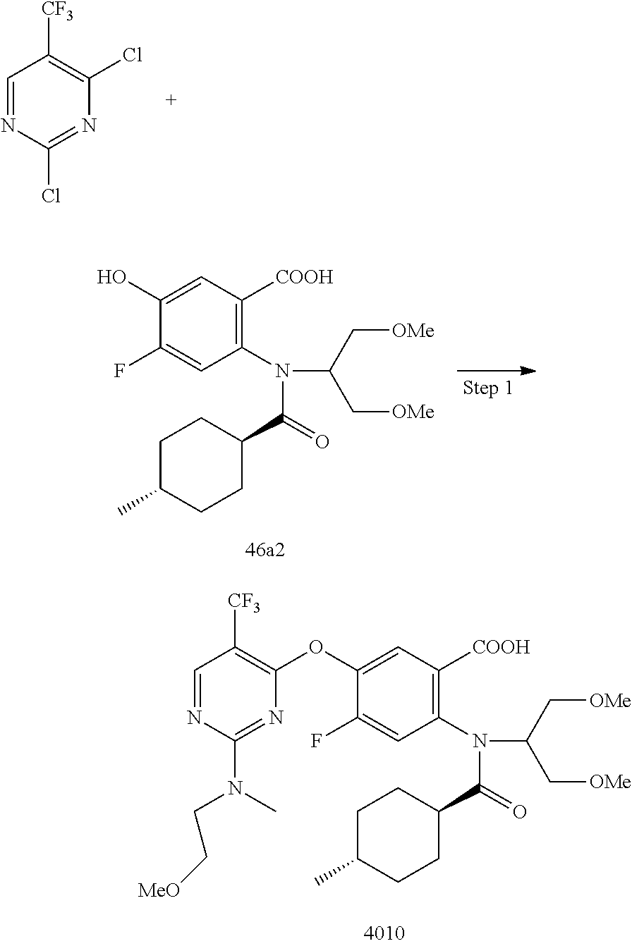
C1=NC(Cl)=NC(Cl)=C1[CF3].C1(N(C(C[OMe])C[OMe])C(=O)C2CCC(C)CC2)=C([COOH])C=C(O)C(F)=C1.C1(N(C(C[OMe])C[OMe])C(=O)C2CCC(C)CC2)=C([COOH])C=C(OC2=C([CF3])C=NC(N(CC[MeO])C)=N2)C(F)=C1
